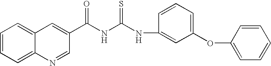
C12=CC=CC=C1N=CC(C(NC(NC1=CC(OC3=CC=CC=C3)=CC=C1)=S)=O)=C2
